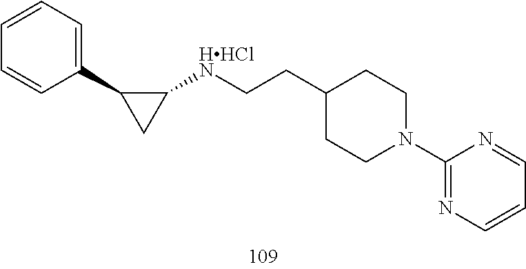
C(C1CCN(C2=NC=CC=N2)CC1)C[HHClN]C1CC1C1=CC=CC=C1
